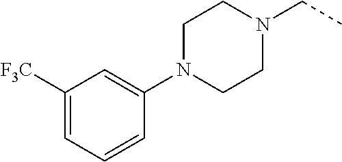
C1(N2CCN(CC)CC2)=CC([F3C])=CC=C1
